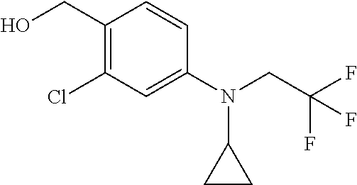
C1(CO)=C(Cl)C=C(N(C2CC2)CC(F)(F)F)C=C1
